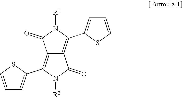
C12=C(C3=CC=CS3)N([R1])C(=O)C1=C(C1=CC=CS1)N([R2])C2=O
